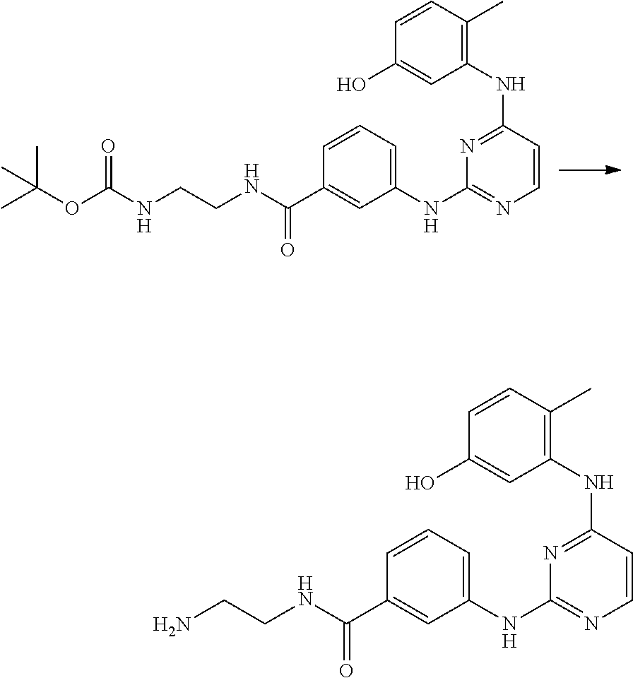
C1(C)=C(NC2=NC(NC3=CC=CC(C(=O)NCCNC(OC(C)(C)C)=O)=C3)=NC=C2)C=C(O)C=C1.C1(C)=C(NC2=NC(NC3=CC=CC(C(=O)NCCN)=C3)=NC=C2)C=C(O)C=C1
